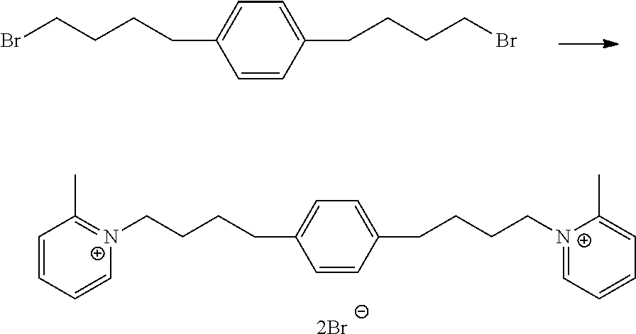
C1=CC(CCCCBr)=CC=C1CCCCBr.C1=CC(CCCC[N+]2=CC=CC=C2C)=CC=C1CCCC[N+]1=C(C)C=CC=C1.[2Br]
